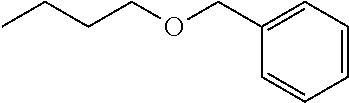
CCCCOCC1=CC=CC=C1
